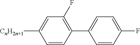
C1([CnH2n+1])=CC(F)=C(C2=CC=C(F)C=C2)C=C1
